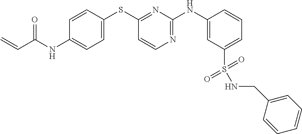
C1(NC(C=C)=O)=CC=C(SC2=NC(NC3=CC(S(NCC4=CC=CC=C4)(=O)=O)=CC=C3)=NC=C2)C=C1
